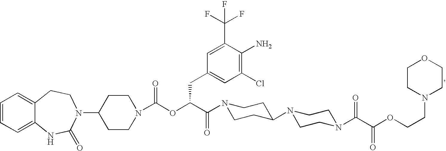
C1=CC=C2C(=C1)CCN(C1CCN(C(OC(C(=O)N3CCC(N4CCN(C(C(OCCN5CCOCC5)=O)=O)CC4)CC3)CC3=CC(Cl)=C(N)C(C(F)(F)F)=C3)=O)CC1)C(=O)N2
